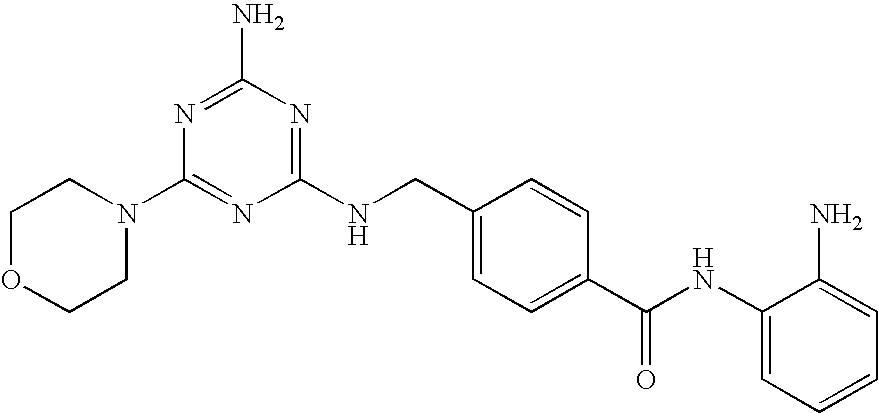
C1(NCC2=CC=C(C(NC3=CC=CC=C3N)=O)C=C2)=NC(N)=NC(N2CCOCC2)=N1
